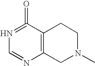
C12=C(C(=O)=NC=N1)CCN(C)C2
